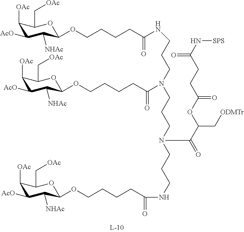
C1([OAc])C([AcO])C([NHAc])C(OCCCCC(NCCCN(C(CCCCOC2C([NHAc])C([AcO])C([OAc])C(C[OAc])O2)=O)CCCN(CCCNC(CCCCOC2C([NHAc])C([AcO])C([OAc])C(C[OAc])O2)=O)C(C(OC(CCC(N[SPS])=O)=O)C[ODMTr])=O)=O)OC1C[OAc]
